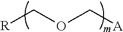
[R]COC[A]
